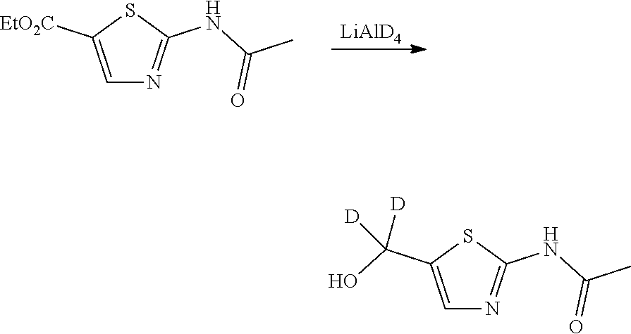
C1=C([EtO2C])SC(NC(C)=O)=N1.[LiAlD4].C1=C(C(O)([D])[D])SC(NC(C)=O)=N1
